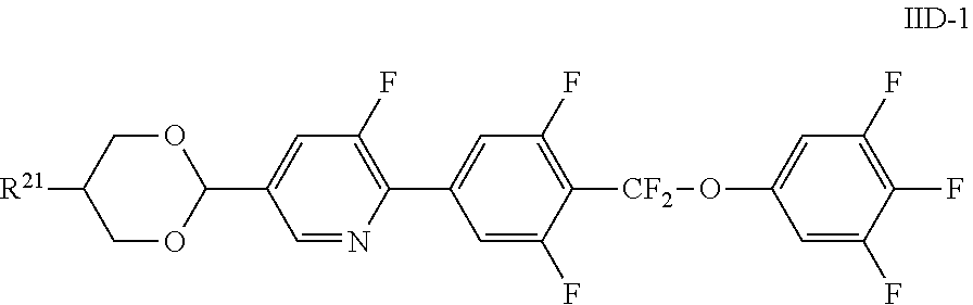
C1=NC(C2=CC(F)=C([CF2]OC3=CC(F)=C(F)C(F)=C3)C(F)=C2)=C(F)C=C1C1OCC([R21])CO1
